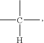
C(C)(C)(C)[H]
